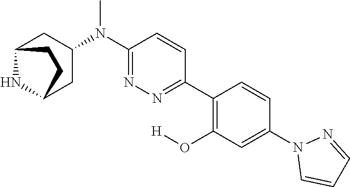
N1(C2=CC(O[H])=C(C3=NN=C(N(C)C4CC5NC(C4)CC5)C=C3)C=C2)C=CC=N1
